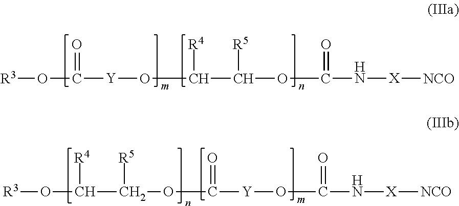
[R3]OC(=O)[Y]OC([R4])C([R5])OC(=O)N[X][NCO].[R3]OC([R4])C([R5])OC(=O)[Y]OC(=O)N[X][NCO]
